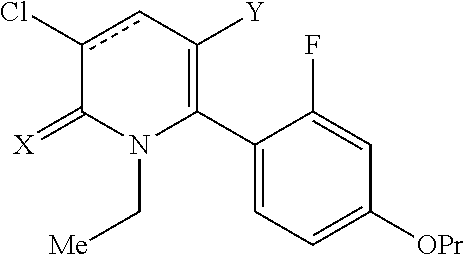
C1(C2=C([Y])cc(Cl)C(=[X])N2C[Me])=CC=C([OPr])C=C1F
